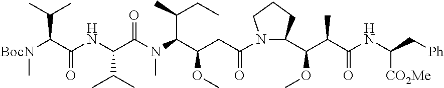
N1(C(CC(C(N(C(C(NC(C([BocN]C)C(C)C)=O)C(C)C)=O)C)C(C)CC)OC)=O)C(C(C(C)C(NC(C[Ph])[CO2Me])=O)OC)CCC1
